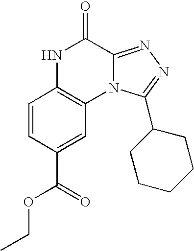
C1=CC(C(=O)OCC)=CC2=C1NC(=O)C1=NN=C(C3CCCCC3)N21
